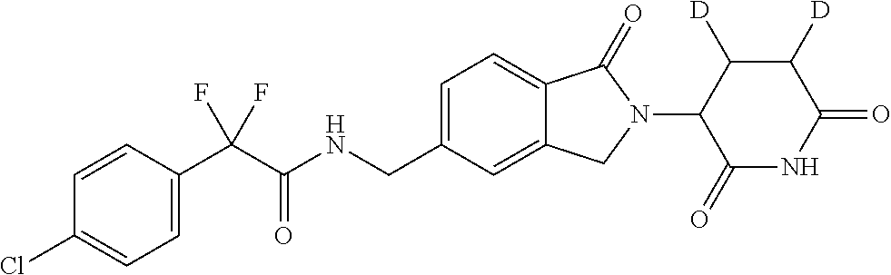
C1=CC(C(C(NCC2=CC=C3C(=C2)CN(C2C(=O)NC(=O)C([D])C2[D])C3=O)=O)(F)F)=CC=C1Cl
